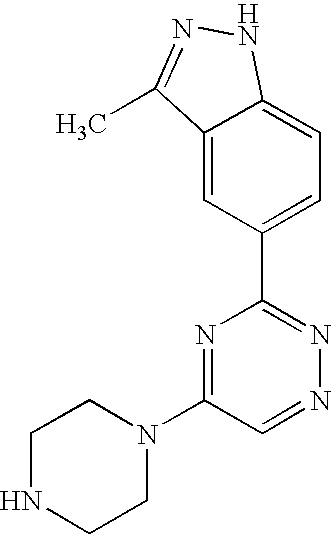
C1=C2C(=CC(C3=NN=CC(N4CCNCC4)=N3)=C1)C(C)=NN2
